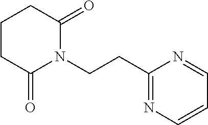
C1CCC(=O)N(CCC2=NC=CC=N2)C1=O
